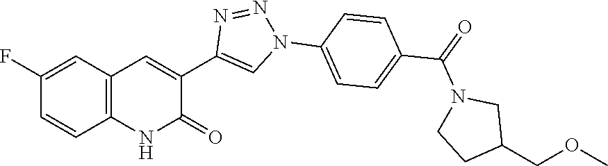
C1=CC(F)=CC2=C1NC(=O)C(C1=CN(C3=CC=C(C(=O)N4CCC(COC)C4)C=C3)N=N1)=C2
